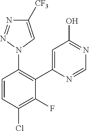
C1=CC(Cl)=C(F)C(C2=CC(O)=NC=N2)=C1N1C=C([CF3])N=N1
